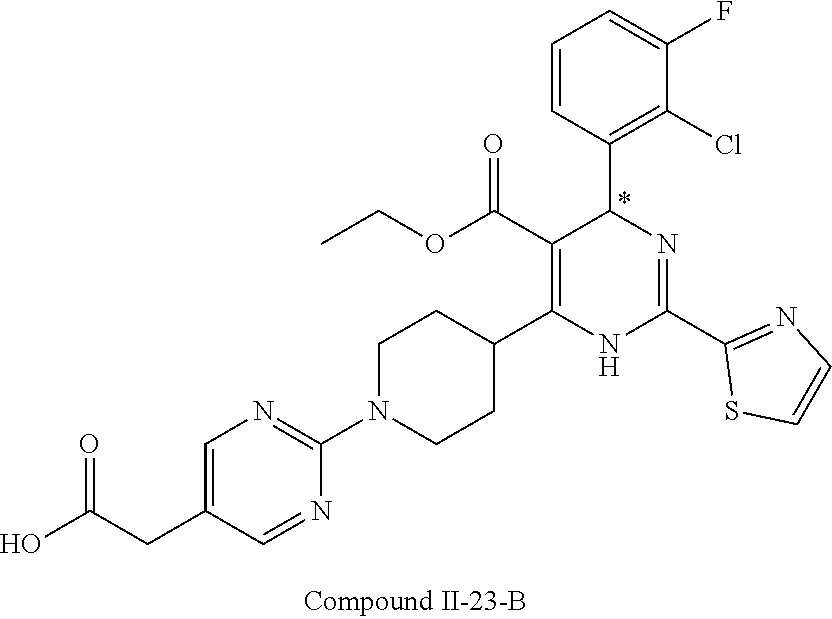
C1(F)=CC=CC(C2N=C(C3=NC=CS3)NC(C3CCN(C4=NC=C(CC(=O)O)C=N4)CC3)=C2C(OCC)=O)=C1Cl
